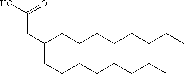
OC(=O)CC(CCCCCCCC)CCCCCCCC
